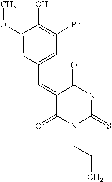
C1(OC)=CC(C=C2C(=O)N(CC=C)C(=S)NC2=O)=CC(Br)=C1O
